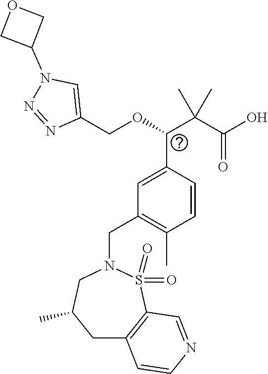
C1(COC(C(C(O)=O)(C)C)C2=CC(CN3CC(C)CC4=C(S3(=O)=O)C=NC=C4)=C(C)C=C2)=CN(C2COC2)N=N1
